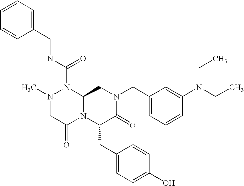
C1=CC=C(CNC(N2N(C)CC(=O)N3C2CN(CC2=CC=CC(N(CC)CC)=C2)C(=O)C3CC2=CC=C(O)C=C2)=O)C=C1
